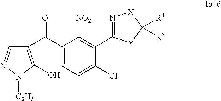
C1(C(=O)C2=C(O)N([C2H5])N=C2)=CC=C(Cl)C(C2=N[X]C([R4])([R5])[Y]2)=C1[NO2]
